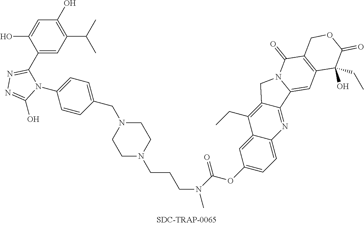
C12=CC(OC(=O)N(CCCN3CCN(CC4=CC=C(N5C(C6=CC(C(C)C)=C(O)C=C6O)=NN=C5O)C=C4)CC3)C)=CC=C1N=C1C(=C2CC)CN2C1=CC1=C(C2=O)COC(=O)C1(O)CC
